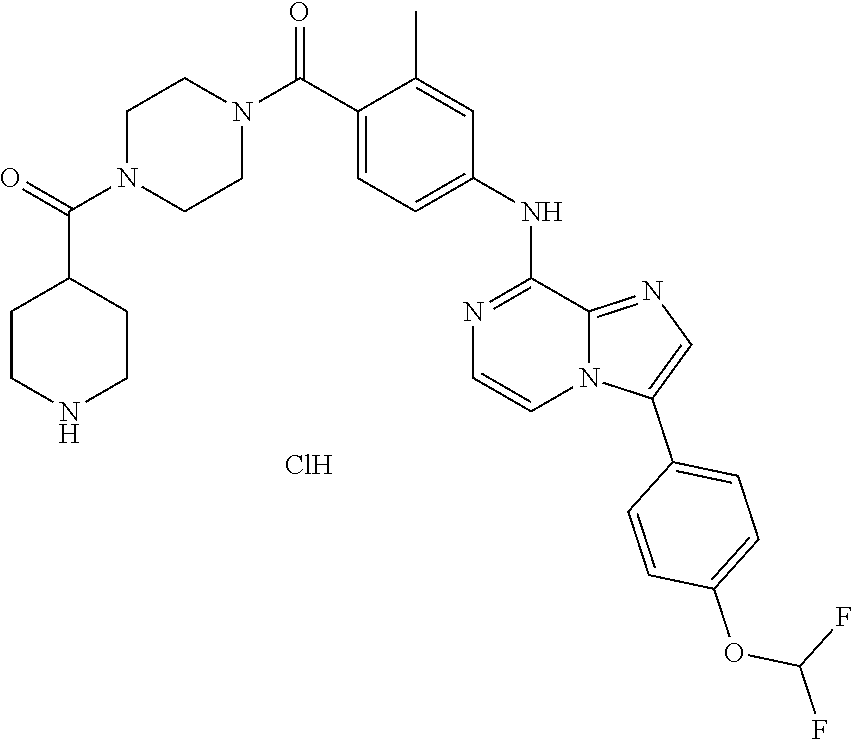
Cl.O=C(N1CCN(C(=O)C2CCNCC2)CC1)C1=CC=C(NC2=NC=CN3C2=NC=C3C2=CC=C(OC(F)F)C=C2)C=C1C
